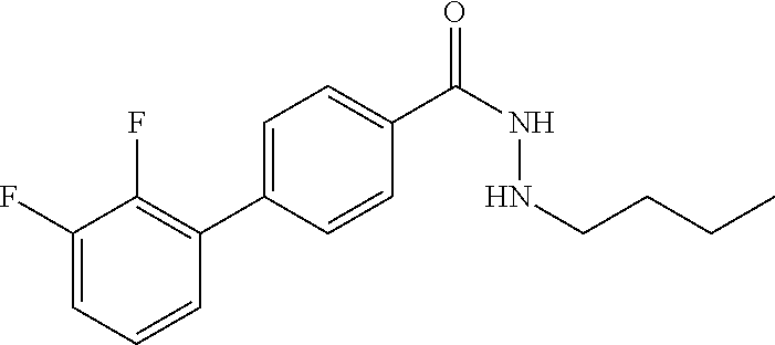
C1=C(C2=C(F)C(F)=CC=C2)C=CC(C(NNCCCC)=O)=C1
